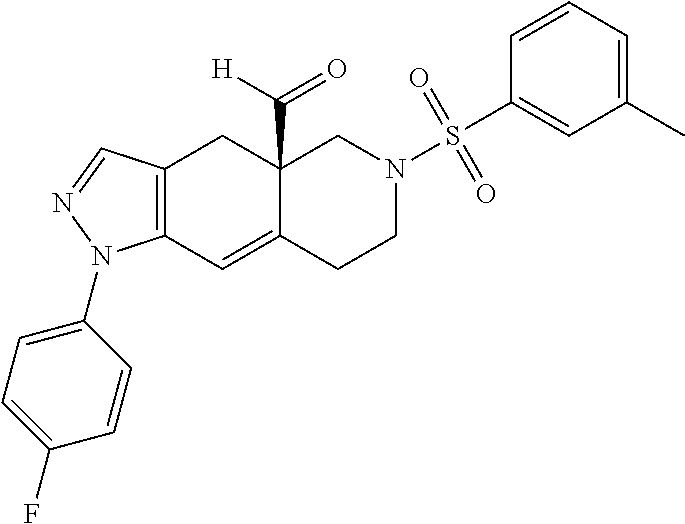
C12=C(C=C3C(C([H])=O)(C1)CN(S(C1=CC(C)=CC=C1)(=O)=O)CC3)N(C1=CC=C(F)C=C1)N=C2
